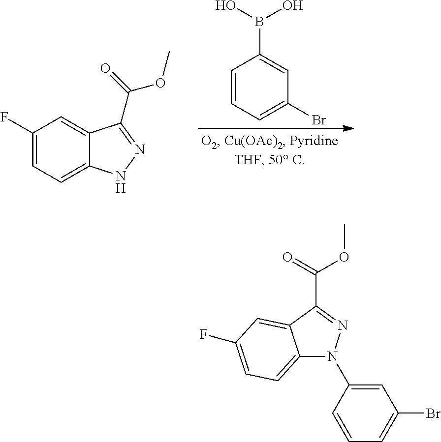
C1(F)=CC=C2C(=C1)C(C(=O)OC)=NN2.C1=CC=C(Br)C=C1B(O)O.C1=C(N2C3=CC=C(F)C=C3C(C(=O)OC)=N2)C=CC=C1Br
